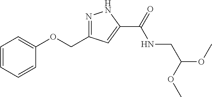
N1=C(COC2=CC=CC=C2)C=C(C(=O)NCC(OC)OC)N1
